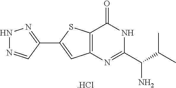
[.HCl].C1(C2=CC3=C(S2)C(=O)NC(C(C(C)C)N)=N3)=NNN=C1
